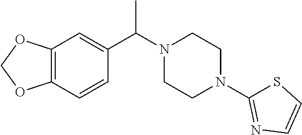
C12=C(C=CC(C(N3CCN(C4=NC=CS4)CC3)C)=C1)OCO2
